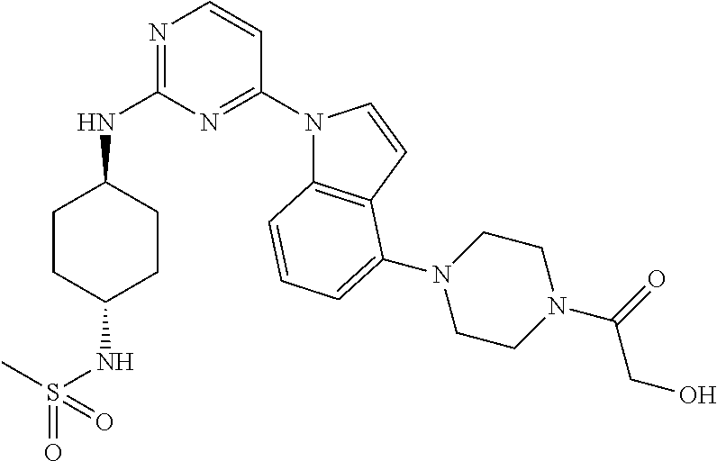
C1CC(NS(=O)(C)=O)CCC1NC1=NC=CC(N2C3=C(C=C2)C(N2CCN(C(=O)CO)CC2)=CC=C3)=N1
